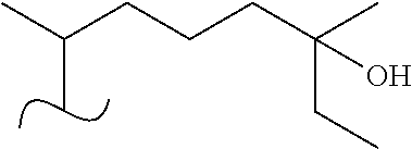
C(CCCC(C)(CC)O)(C)C
